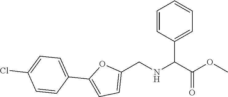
C1=CC(C(C(OC)=O)NCC2=CC=C(C3=CC=C(Cl)C=C3)O2)=CC=C1
